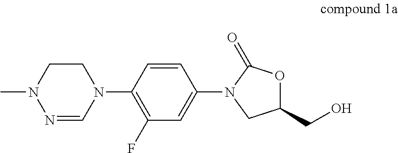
CN1N=CN(C2=C(F)C=C(N3C(=O)OC(CO)C3)C=C2)CC1
